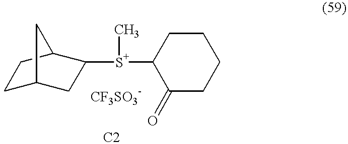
C1C2CC([S+](C3C(=O)CCCC3)C)C(C1)C2
